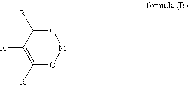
O1=C([R])C([R])=C([R])O[M]1
